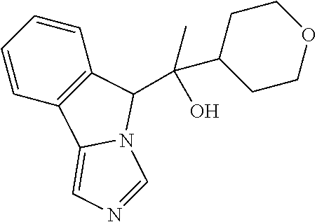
C1=CC=CC2=C1C(C(C1CCOCC1)(C)O)N1C2=CN=C1
